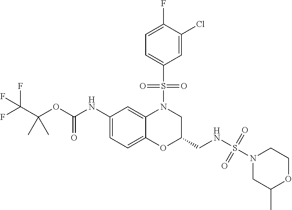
C1(NC(OC(C(F)(F)F)(C)C)=O)=CC=C2C(=C1)N(S(C1=CC=C(F)C(Cl)=C1)(=O)=O)CC(CNS(=O)(N1CC(C)OCC1)=O)O2
